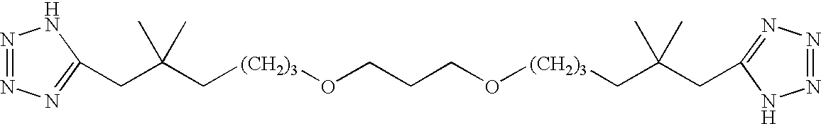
C(C(C[(CH2)3]OCCCO[(CH2)3]CC(CC1=NN=NN1)(C)C)(C)C)C1=NN=NN1
